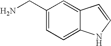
C12=CC=C(CN)C=C1C=CN2
